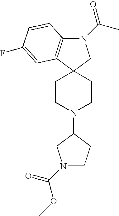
N1(C(=O)C)C2=C(C3(C1)CCN(C1CCN(C(=O)OC)C1)CC3)C=C(F)C=C2
